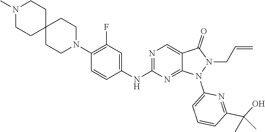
N1=C(NC2=CC(F)=C(N3CCC4(CC3)CCN(C)CC4)C=C2)N=C2C(=C1)C(=O)N(CC=C)N2C1=CC=CC(C(O)(C)C)=N1
